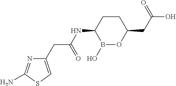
B1(O)OC(CC(O)=O)CCC1NC(CC1=CSC(N)=N1)=O
